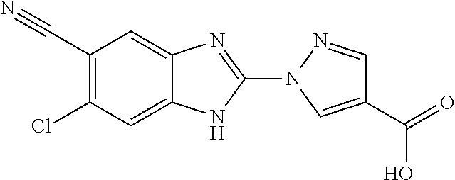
C1(C#N)=C(Cl)C=C2C(=C1)N=C(N1C=C(C(=O)O)C=N1)N2
